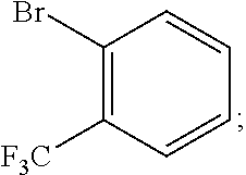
C1(Br)=C([F3C])C=CC=C1
